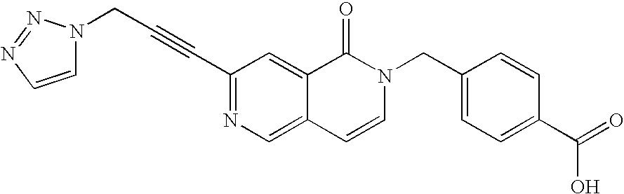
C(#CC1=NC=C2C(=C1)C(=O)N(CC1=CC=C(C(O)=O)C=C1)C=C2)CN1C=CN=N1
